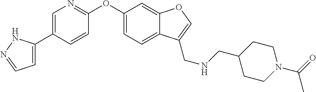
C1=C(C2=CN=C(OC3=CC=C4C(=C3)OC=C4CNCC3CCN(C(=O)C)CC3)C=C2)NN=C1
